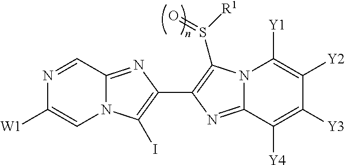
N1=CC2=NC(C3=C(S([R1])=O)N4C(=N3)C([Y4])=C([Y3])C([Y2])=C4[Y1])=C(I)N2C=C1[W1]
